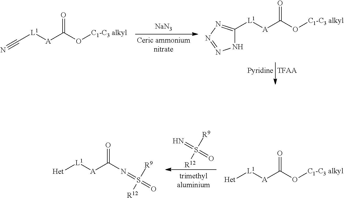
N#C[L1][A]C(O[C1-C3 alkyl])=O.[NaN3].N1N=NN=C1[L1][A]C(O[C1-C3 alkyl])=O.[TFAA].[Het][L1][A]C(O[C1-C3 alkyl])=O.S(=O)(=N)([R9])[R12].[Het][L1][A]C(N=S(=O)([R9])[R12])=O
